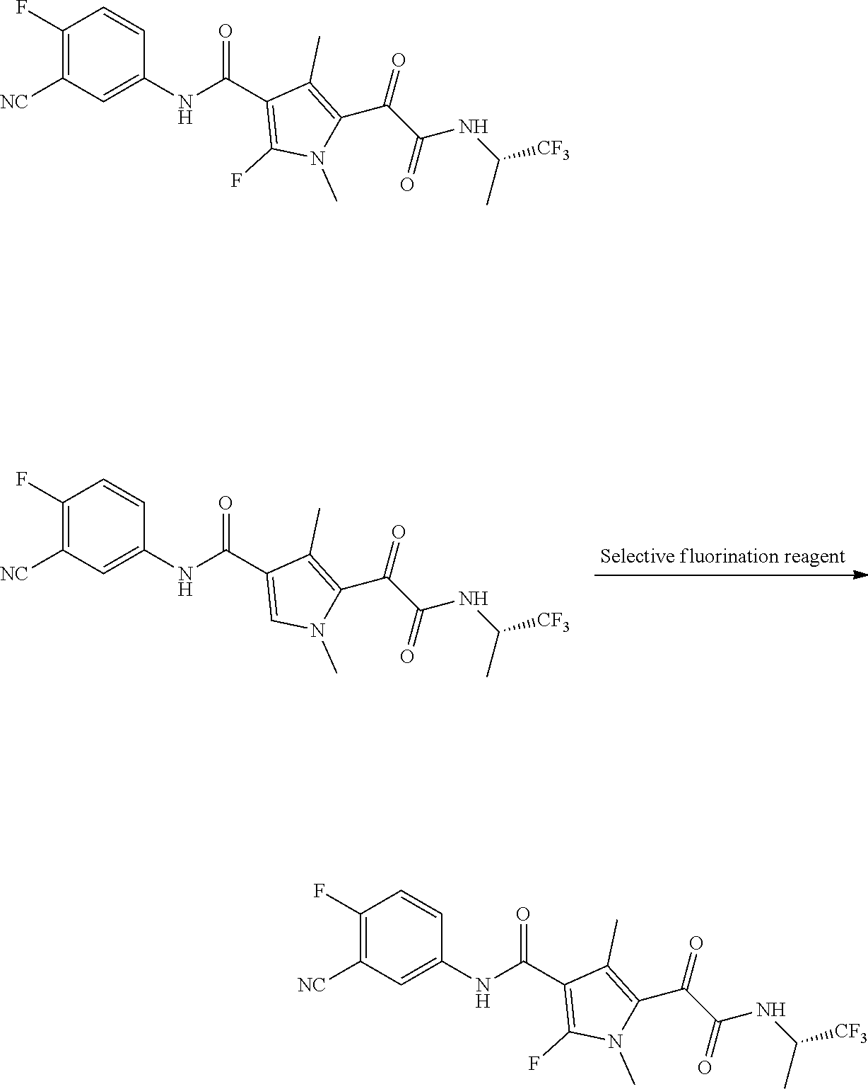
C1(F)=C([NC])C=C(NC(C2=CN(C)C(C(C(=O)NC([CF3])C)=O)=C2C)=O)C=C1.C1(F)=C([NC])C=C(NC(C2=C(F)N(C)C(C(C(=O)NC([CF3])C)=O)=C2C)=O)C=C1.C1(F)=C([NC])C=C(NC(C2=C(F)N(C)C(C(C(=O)NC([CF3])C)=O)=C2C)=O)C=C1
